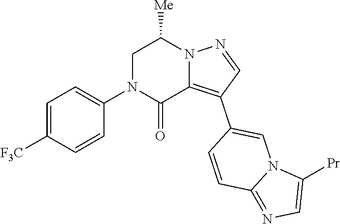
C1=CC(C2=C3C(=O)N(C4=CC=C([F3C])C=C4)CC([Me])N3N=C2)=CN2C1=NC=C2[Pr]
